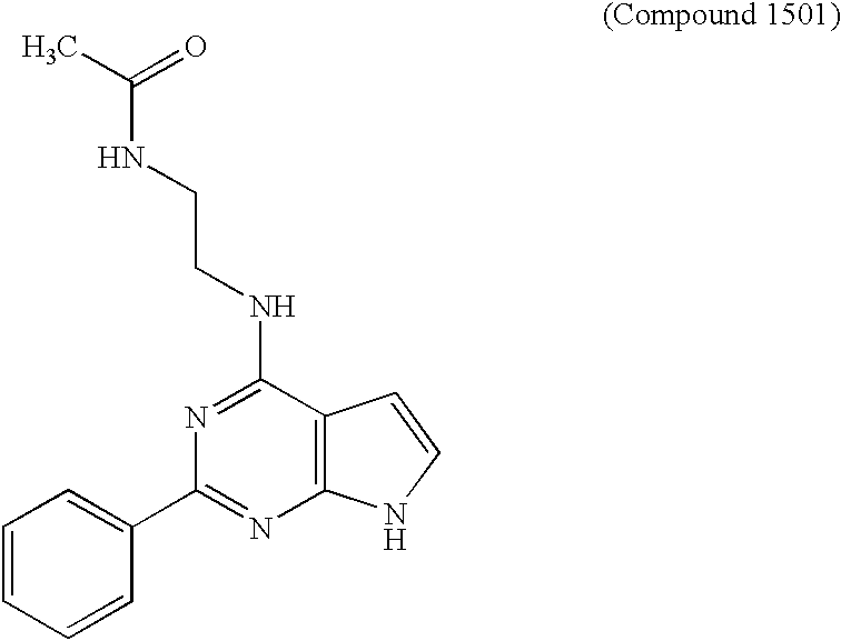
CC(NCCNC1=NC(C2=CC=CC=C2)=NC2=C1C=CN2)=O
